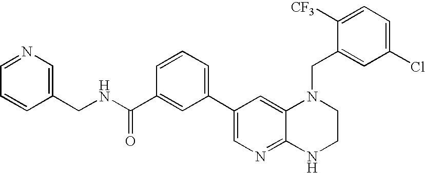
C1(C2=CC=CC(C(NCC3=CN=CC=C3)=O)=C2)=CN=C2C(=C1)N(CC1=CC(Cl)=CC=C1[CF3])CCN2
